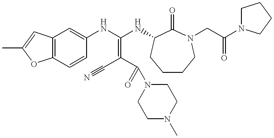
C12=C(C=CC(NC(NC3C(=O)N(CC(N4CCCC4)=O)CCCC3)=C(C#N)C(=O)N3CCN(C)CC3)=C1)OC(C)=C2
